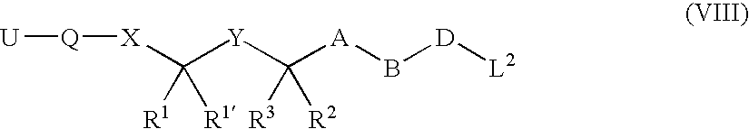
[U][Q][X]C([Y]C([A]B[D][L2])([R3])[R2])([R1])[R1]
